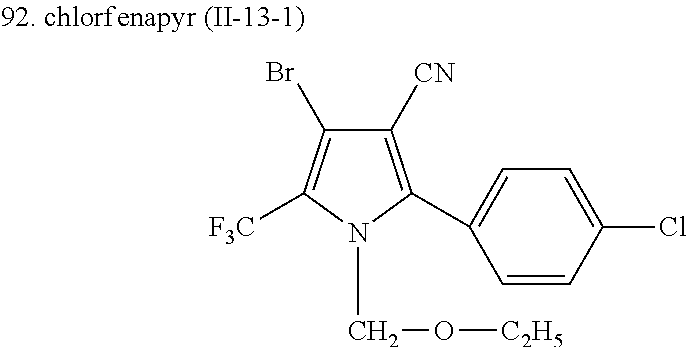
C1([CN])=C(C2=CC=C(Cl)C=C2)N(CO[C2H5])C([F3C])=C1Br
